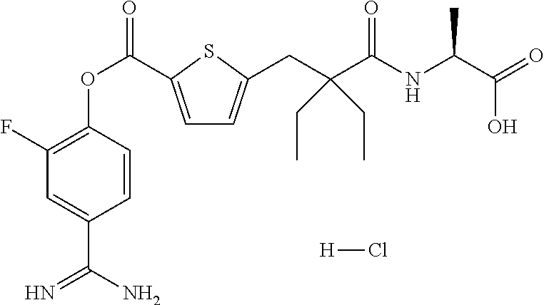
C1(F)=C(OC(=O)C2=CC=C(CC(C(NC(C)C(O)=O)=O)(CC)CC)S2)C=CC(C(N)=N)=C1.[H]Cl
